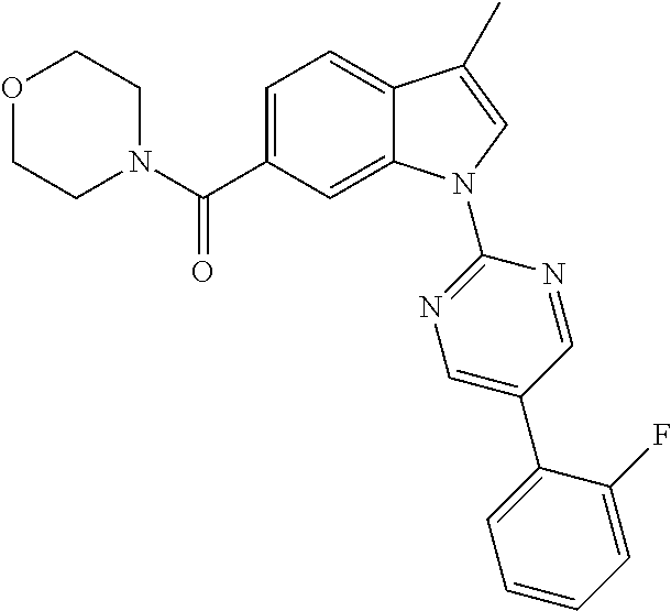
O1CCN(C(C2=CC=C3C(=C2)N(C2=NC=C(C4=CC=CC=C4F)C=N2)C=C3C)=O)CC1
